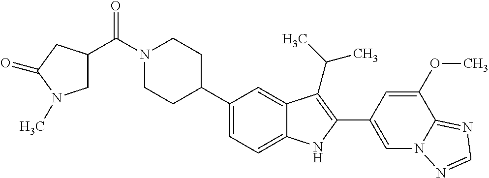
C(N1CCC(C2=CC=C3C(=C2)C(C(C)C)=C(C2=CN4C(=NC=N4)C(OC)=C2)N3)CC1)(=O)C1CN(C)C(=O)C1
